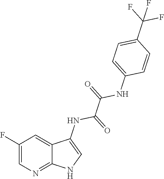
C1(F)=CN=C2C(=C1)C(NC(=O)C(=O)NC1=CC=C(C(F)(F)F)C=C1)=CN2
